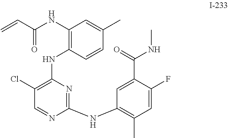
C1(Cl)=C(NC2=C(NC(C=C)=O)C=C(C)C=C2)N=C(NC2=C(C)C=C(F)C(C(=O)NC)=C2)N=C1
